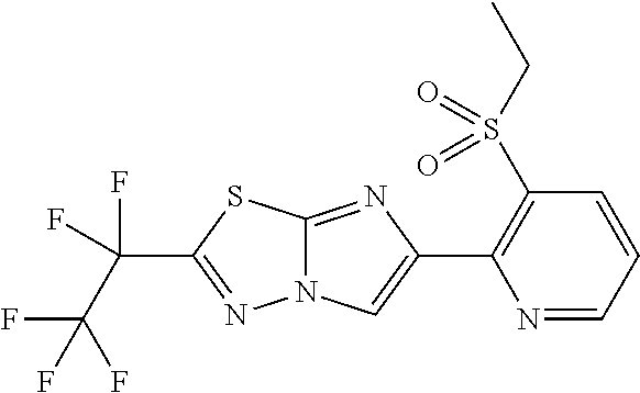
N1=CC=CC(S(CC)(=O)=O)=C1C1=CN2C(=N1)SC(C(F)(F)C(F)(F)F)=N2
